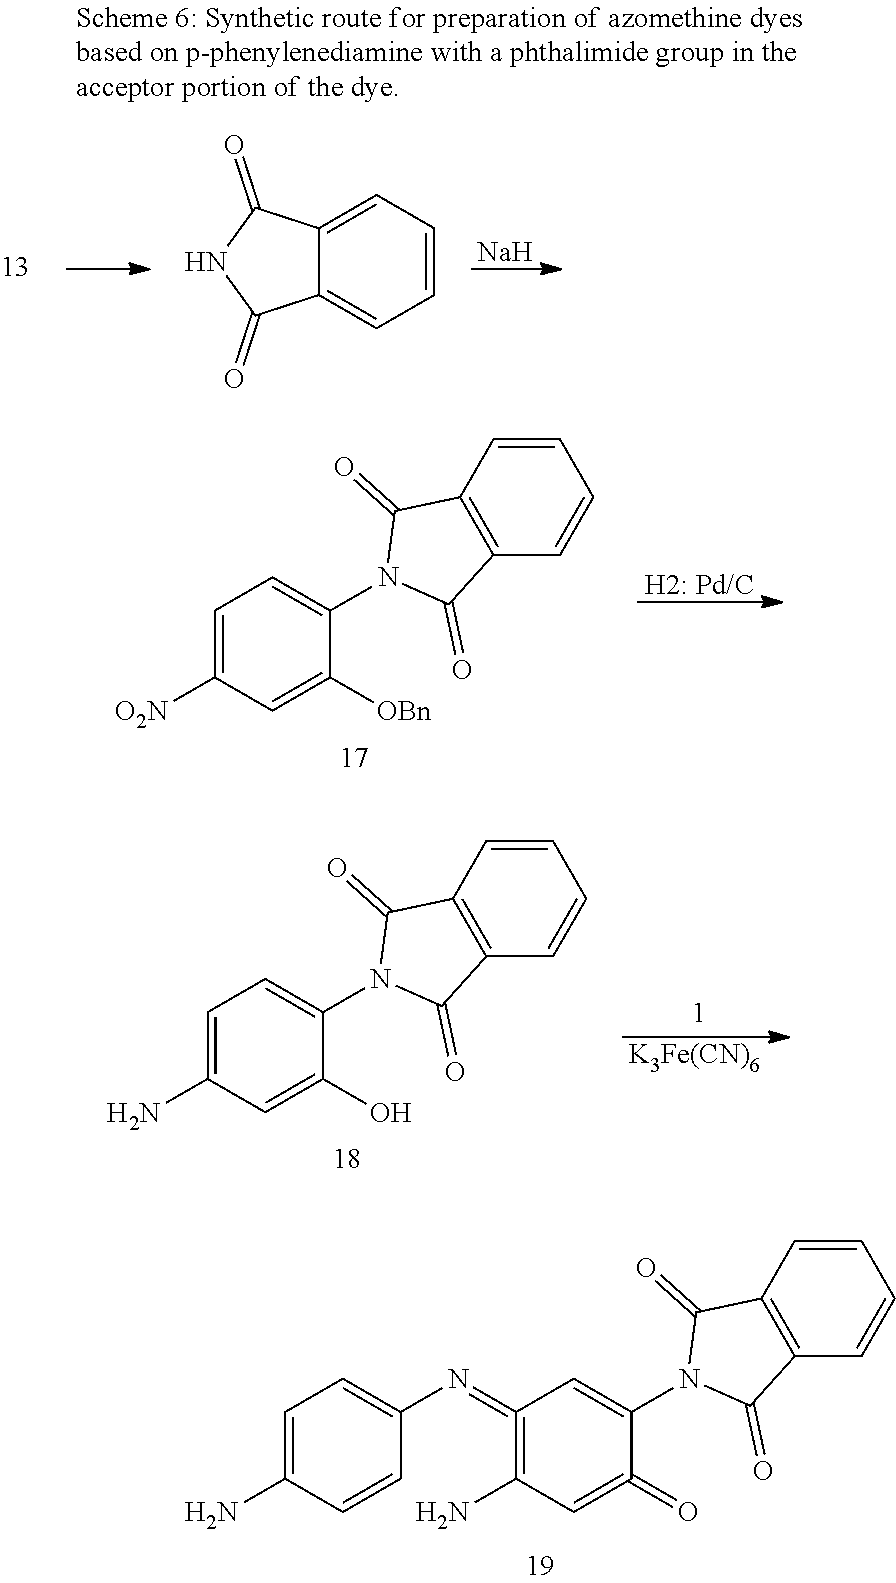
C1=CC=C2C(=C1)C(=O)NC2=O.[Na].[H2: Pd/C].C1=C([O2N])C=C([OBn])C(N2C(=O)C3=C(C2=O)C=CC=C3)=C1.[K3Fe(CN)6].C1=C(N)C=C(O)C(N2C(=O)C3=C(C2=O)C=CC=C3)=C1.C1=C(N)C=CC(N=C2=C(N)C=C(=O)C(N3C(=O)C4=C(C3=O)C=CC=C4)=C2)=C1
